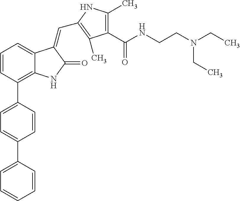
C1=CC(C2=CC=C(C3=CC=CC=C3)C=C2)=C2C(=C1)C(=CC1=C(C)C(C(NCCN(CC)CC)=O)=C(C)N1)C(=O)N2
